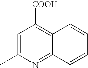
C1=C(C)N=C2C(=C1[COOH])C=CC=C2
